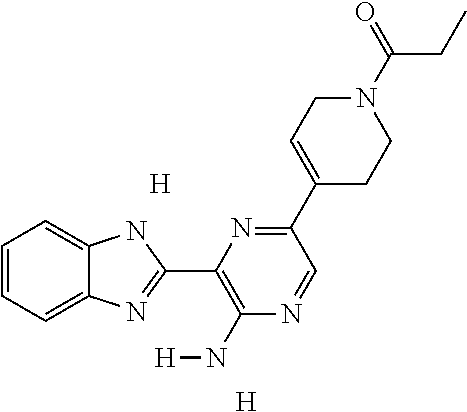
[H].C1=CC=C2C(=C1)NC(C1=C(N[H])N=CC(C3=CCN(C(=O)CC)CC3)=N1)=N2.[H]
